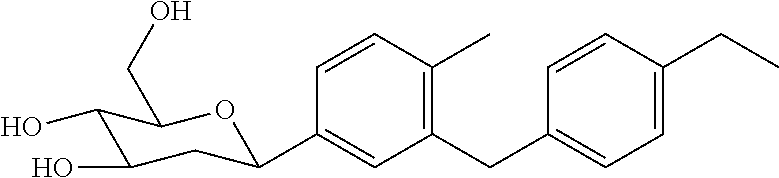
C1(CC2=CC=C(CC)C=C2)=C(C)C=CC(C2CC(O)C(O)C(CO)O2)=C1
